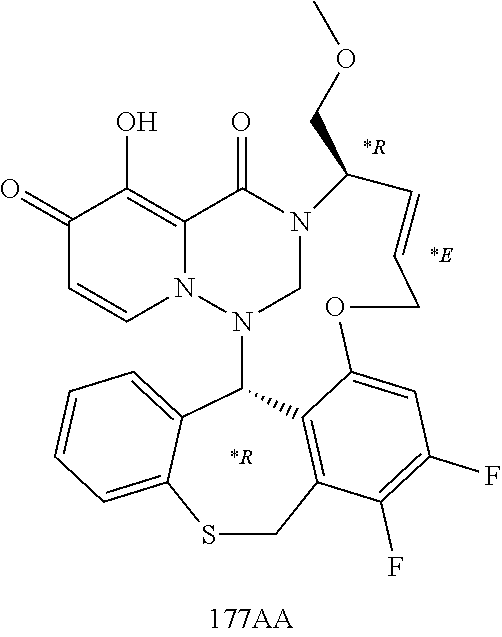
C1(=O)C=CN2C(=C1O)C(=O)N1CN2C2C3=CC=CC=C3SCC3=C2C(=CC(F)=C3F)OCC=CC1COC.[*R].[*E].[*R]
